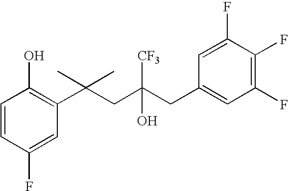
C1(F)=CC(C(CC(CC2=CC(F)=C(F)C(F)=C2)(O)[CF3])(C)C)=C(O)C=C1
